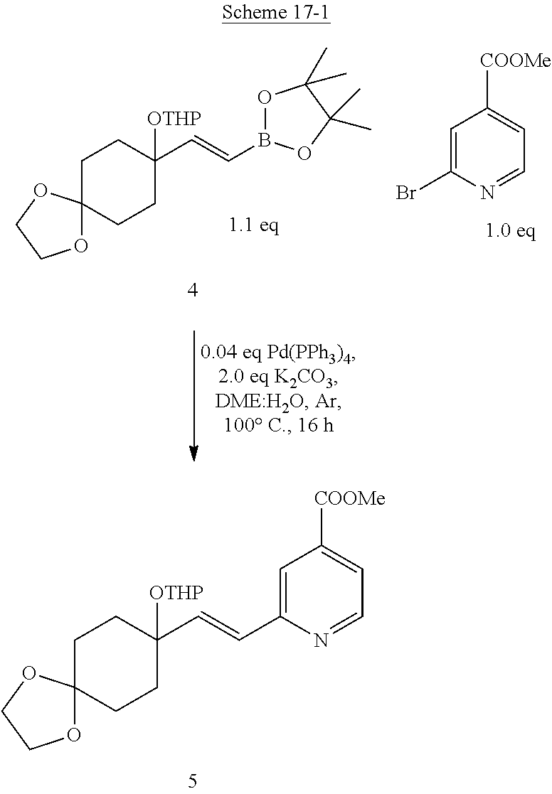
C1C2(CCC(C=CC3=CC([COOMe])=CC=N3)([OTHP])C1)OCCO2.C1=C(Br)N=CC=C1[COOMe].C1C2(CCC(C=CB3OC(C)(C)C(C)(C)O3)([OTHP])C1)OCCO2
